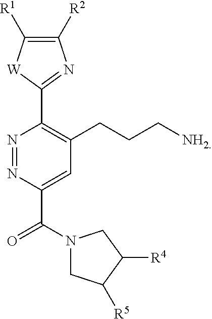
N1=NC(C(N2CC([R5])C([R4])C2)=O)=CC(CCC[NH2])=C1C1=NC([R2])=C([R1])[W]1
